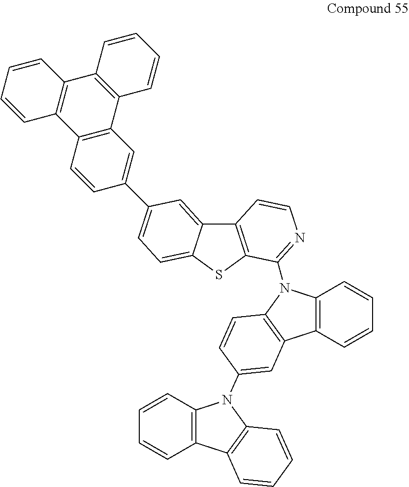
C1(C2=CC=C3C(=C2)C2=C(S3)C(N3C4=C(C=CC=C4)C4=C3C=CC(N3C5=C(C=CC=C5)C5=C3C=CC=C5)=C4)=NC=C2)=CC2=C(C=C1)C1=C(C3=C2C=CC=C3)C=CC=C1
